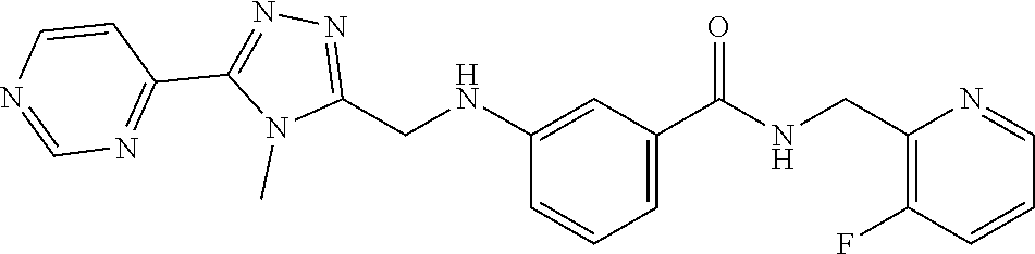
N1=C(CNC2=CC(C(=O)NCC3=C(F)C=CC=N3)=CC=C2)N(C)C(C2=NC=NC=C2)=N1
